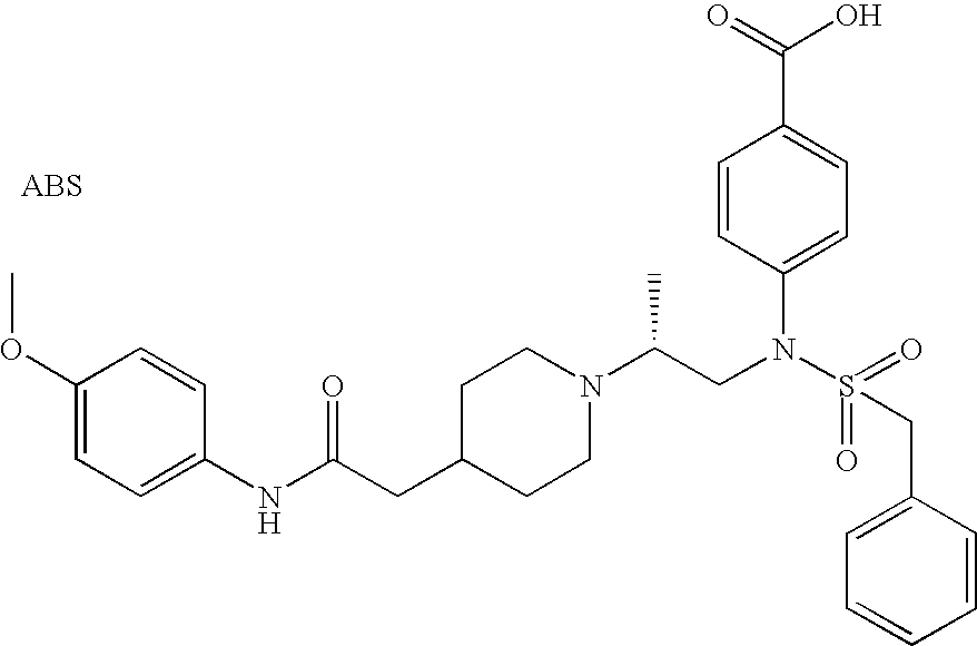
O(C1=CC=C(NC(CC2CCN(C(CN(S(=O)(=O)CC3=CC=CC=C3)C3=CC=C(C(=O)O)C=C3)C)CC2)=O)C=C1)C
